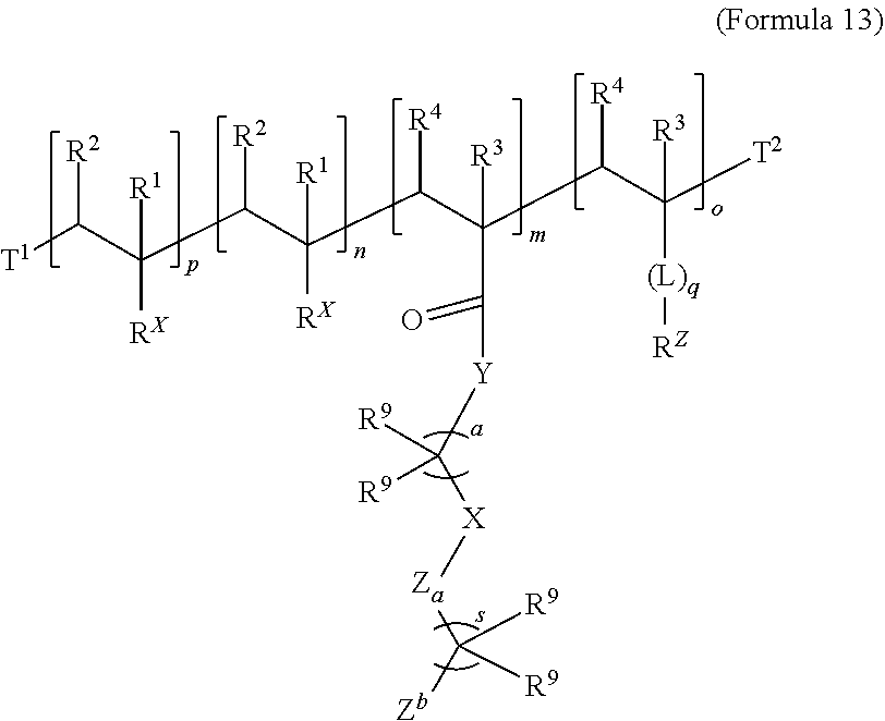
[T1]C(C(C(C(C(C(C(C([T2])([(L)q][RZ])[R3])[R4])([R3])C([Y]C([R9])([R9])[X][Za]C([R9])([R9])[Zb])=O)[R4])([R1])[RX])[R2])([R1])[RX])[R2]
